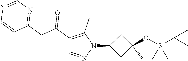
C1(C(CC2=NC=NC=C2)=O)=C(C)N(C2CC(O[Si](C)(C)C(C)(C)C)(C)C2)N=C1
